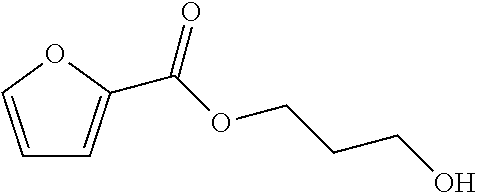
C1=COC(C(OCCCO)=O)=C1
